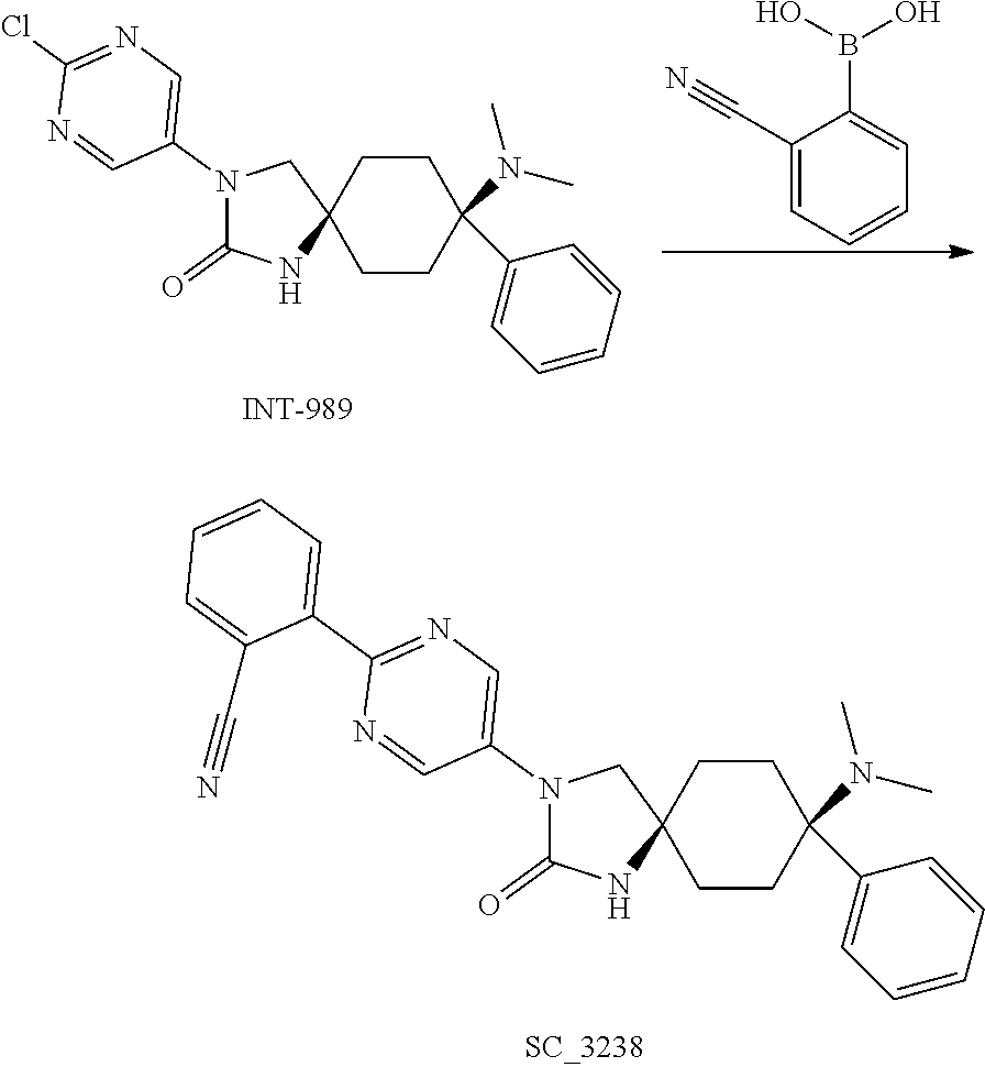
C1CC(C2=CC=CC=C2)(N(C)C)CCC12CN(C1=CN=C(Cl)N=C1)C(=O)N2.C1(C#N)=CC=CC=C1B(O)O.C1CC(C2=CC=CC=C2)(N(C)C)CCC12CN(C1=CN=C(C3=CC=CC=C3C#N)N=C1)C(=O)N2
